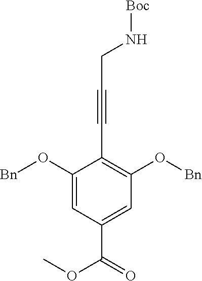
C1(O[Bn])=CC(C(=O)OC)=CC(O[Bn])=C1C#CCN[Boc]
